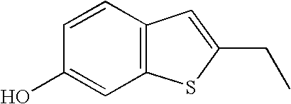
C1=CC2=C(C=C1O)SC(CC)=C2
